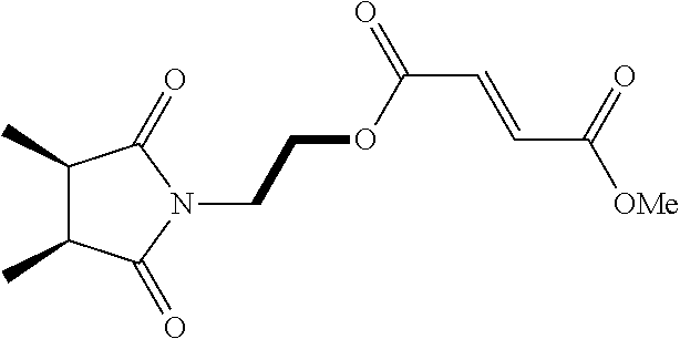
C1(C)C(C)C(=O)N(CCOC(C=CC([OMe])=O)=O)C1=O
